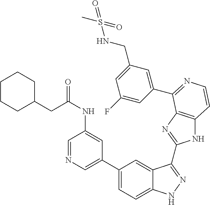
C1(C2=CN=CC(NC(CC3CCCCC3)=O)=C2)=CC=C2C(=C1)C(C1=NC3=C(N1)C=CN=C3C1=CC(CNS(=O)(C)=O)=CC(F)=C1)=NN2
